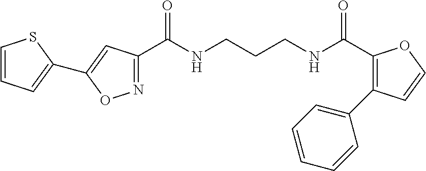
C1(C(NCCCNC(C2=C(C3=CC=CC=C3)C=CO2)=O)=O)=NOC(C2=CC=CS2)=C1
